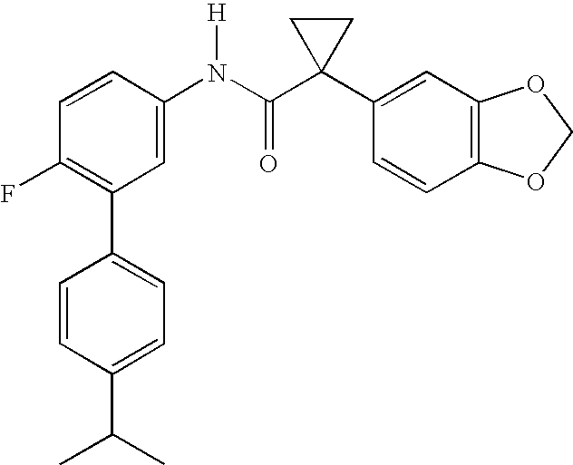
C1(C2=CC=C(C(C)C)C=C2)=C(F)C=CC(N(C(C2(C3=CC4=C(C=C3)OCO4)CC2)=O)[H])=C1
